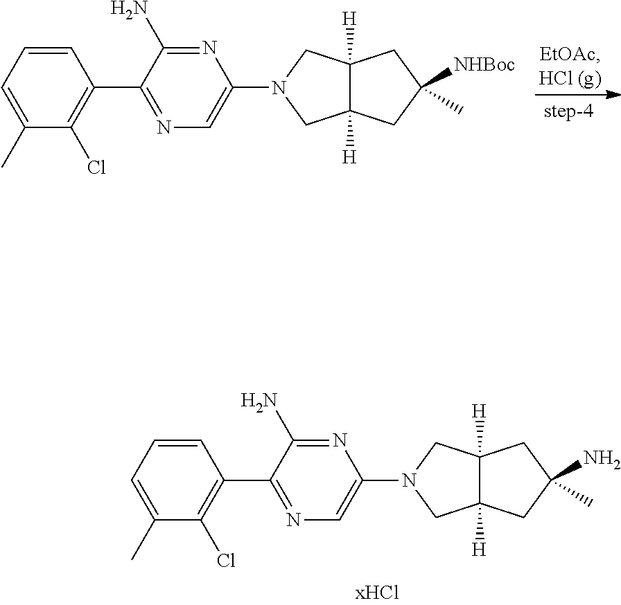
C12([H])C([H])(CC(C)([NHBoc])C1)CN(C1=CN=C(C3=C(Cl)C(C)=CC=C3)C(N)=N1)C2.C12([H])C([H])(CC(C)(N)C1)CN(C1=CN=C(C3=C(Cl)C(C)=CC=C3)C(N)=N1)C2
